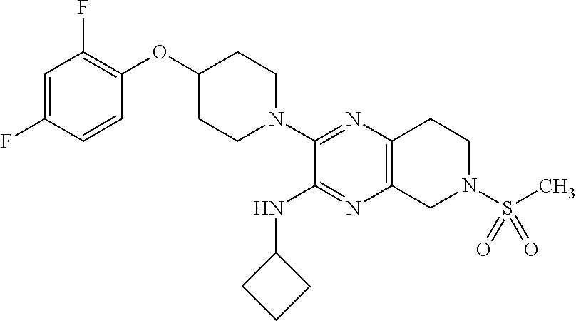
C1=C(F)C=CC(OC2CCN(C3=NC4=C(N=C3NC3CCC3)CN(S(C)(=O)=O)CC4)CC2)=C1F
